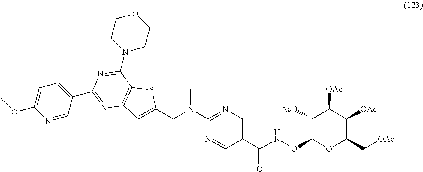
C1(CN(C2=NC=C(C(NOC3OC(C[OAc])C([OAc])C([OAc])C3[AcO])=O)C=N2)C)=CC2=C(S1)C(N1CCOCC1)=NC(C1=CC=C(OC)N=C1)=N2
